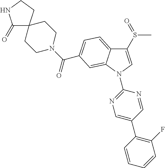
C1(S(=O)C)=CN(C2=NC=C(C3=C(F)C=CC=C3)C=N2)C2=CC(C(N3CCC4(CC3)C(=O)NCC4)=O)=CC=C12
